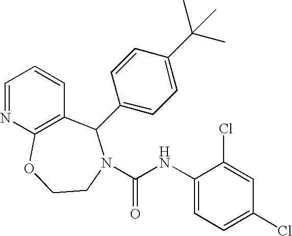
C1=NC2=C(C=C1)C(C1=CC=C(C(C)(C)C)C=C1)N(C(NC1=CC=C(Cl)C=C1Cl)=O)CCO2
